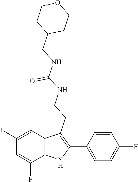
C1(CNC(NCCC2=C(C3=CC=C(F)C=C3)NC3=C2C=C(F)C=C3F)=O)CCOCC1
